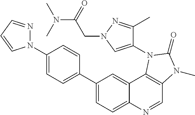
C1(N2N=CC=C2)=CC=C(C2=CC=C3C(=C2)C2=C(C=N3)N(C)C(=O)N2C2=CN(CC(N(C)C)=O)N=C2C)C=C1
